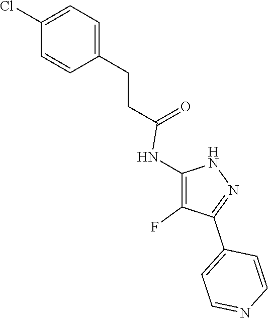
C1=C(CCC(=O)NC2=C(F)C(C3=CC=NC=C3)=NN2)C=CC(Cl)=C1
